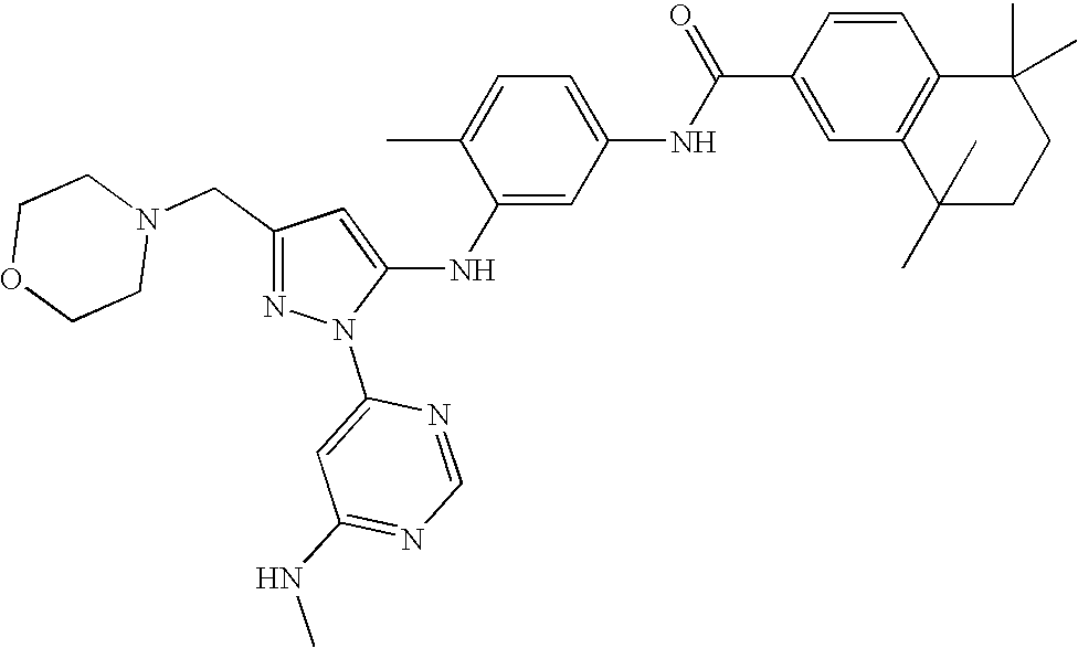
C1(CN2CCOCC2)=NN(C2=CC(NC)=NC=N2)C(NC2=CC(NC(C3=CC4=C(C=C3)C(C)(C)CCC4(C)C)=O)=CC=C2C)=C1
